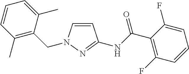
C1(C)=C(CN2C=CC(NC(=O)C3=C(F)C=CC=C3F)=N2)C(C)=CC=C1
